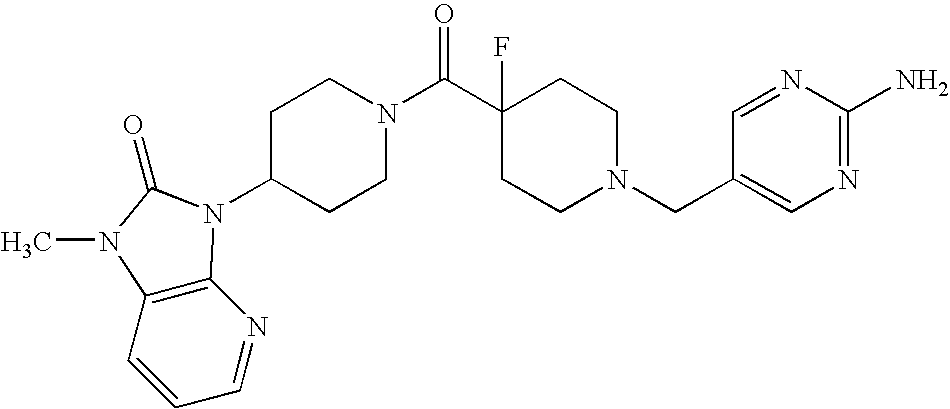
C1=NC2=C(C=C1)N(C)C(=O)N2C1CCN(C(C2(F)CCN(CC3=CN=C(N)N=C3)CC2)=O)CC1
